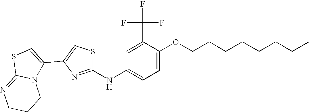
C1(C(F)(F)F)=CC(NC2=NC(C3=CSC4=NCCCN34)=CS2)=CC=C1OCCCCCCCC
